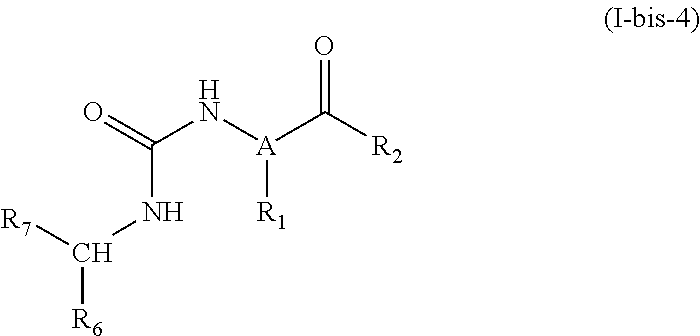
[R7]C(NC(N[A](C([R2])=O)[R1])=O)[R6]
